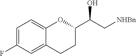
C1=C(F)C=C2C(=C1)OC(C(C[NHBn])O)CC2
